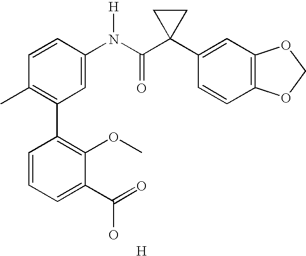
C1=CC(N(C(C2(C3=CC4=C(C=C3)OCO4)CC2)=O)[H])=CC(C2=C(OC)C(C(=O)O)=CC=C2)=C1C.[H]
